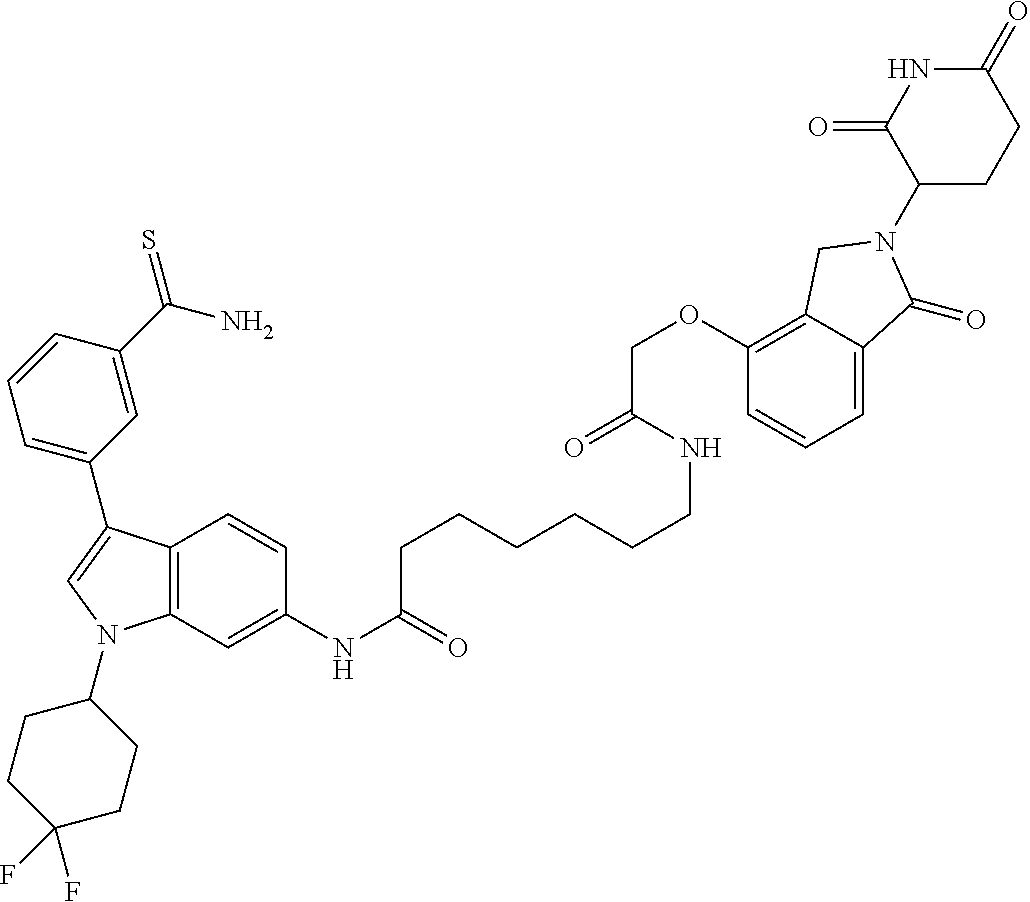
C12=C(C=C(NC(CCCCCCNC(COC3=C4C(=CC=C3)C(=O)N(C3CCC(=O)NC3=O)C4)=O)=O)C=C1)N(C1CCC(F)(F)CC1)C=C2C1=CC=CC(C(N)=S)=C1
